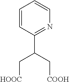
C1=CC(C(C[HOOC])C[COOH])=NC=C1
